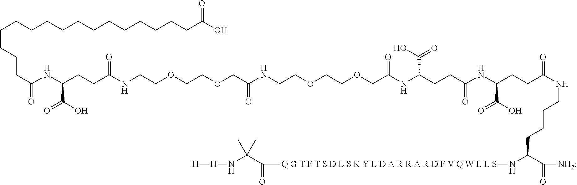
C(NC(CCC(NCCOCCOCC(NCCOCCOCC(NC(CCC(NC(CCC(NCCCCC(N[Q G T F T S D L S K Y L D A R R A R D F V Q W L L S]C(C(N[H][H])(C)C)=O)C([NH2])=O)=O)C(O)=O)=O)C(O)=O)=O)=O)=O)C(O)=O)(CCCCCCCCCCCCCCCCC(O)=O)=O
